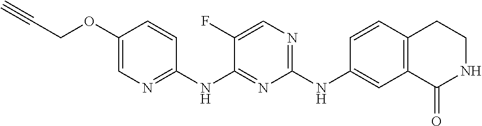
N1=C(NC2=NC(NC3=CC4=C(C=C3)CCNC4=O)=NC=C2F)C=CC(OCC#C)=C1
